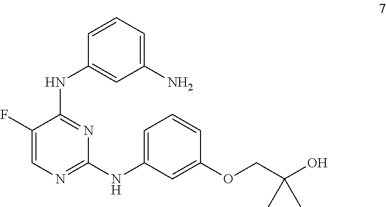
C1(F)=CN=C(NC2=CC=CC(OCC(O)(C)C)=C2)N=C1NC1=CC(N)=CC=C1
